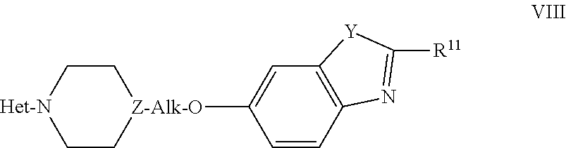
[Het-N]1CC[Z-Alk-O](C2=CC3=C(C=C2)N=C([R11])[Y]3)CC1
